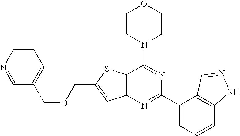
C1CN(C2=NC(C3=CC=CC4=C3C=NN4)=NC3=C2SC(COCC2=CC=CN=C2)=C3)CCO1
